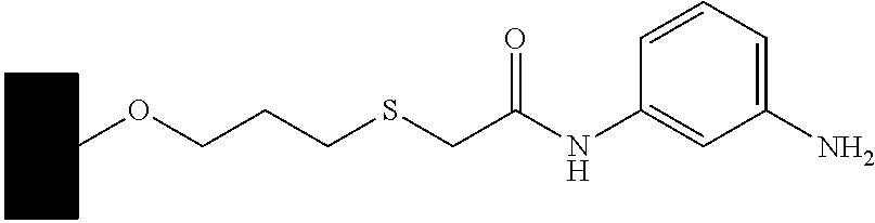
C1CCCC(OCCCSCC(NC2=CC(N)=CC=C2)=O)C1
